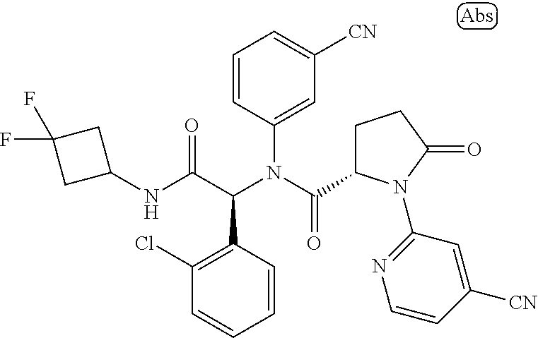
C1=CC(C(C(NC2CC(F)(F)C2)=O)N(C(=O)C2CCC(=O)N2C2=NC=CC([CN])=C2)C2=CC([CN])=CC=C2)=C(Cl)C=C1
